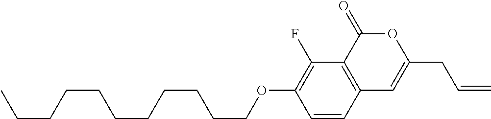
C1=CC2=C(C(F)=C1OCCCCCCCCCCC)C(=O)OC(CC=C)=C2
